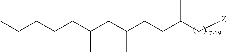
C(CC(CC(CCC(C[Z])C)C)C)CCC
